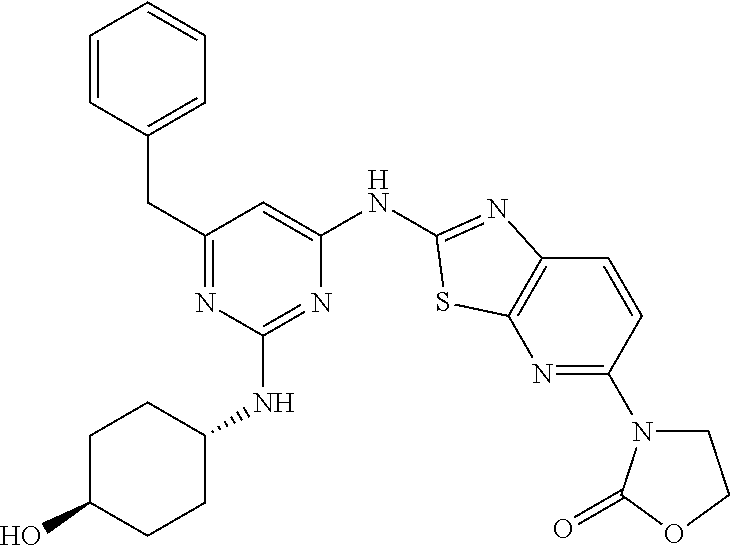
C1=CC(CC2=NC(NC3CCC(O)CC3)=NC(NC3=NC4=C(N=C(N5CCOC5=O)C=C4)S3)=C2)=CC=C1
